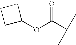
O=C(C(C)C)OC1CCC1
